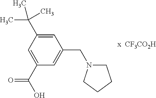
C1=C(C(C)(C)C)C=C(C(O)=O)C=C1CN1CCCC1
